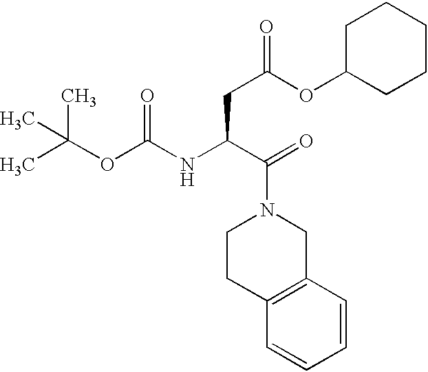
C(OC(=O)NC(C(=O)N1CC2=C(CC1)C=CC=C2)CC(=O)OC1CCCCC1)(C)(C)C
